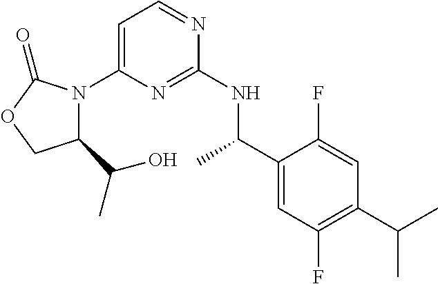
C1=C(N2C(C(C)O)COC2=O)N=C(NC(C2=CC(F)=C(C(C)C)C=C2F)C)N=C1
